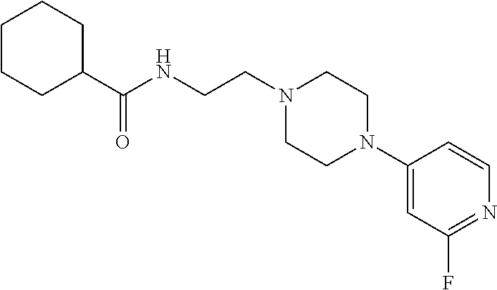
N1(CCNC(C2CCCCC2)=O)CCN(C2=CC(F)=NC=C2)CC1
